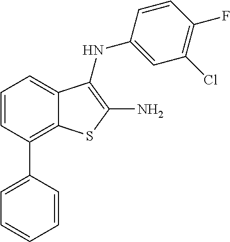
C1(Cl)=C(F)C=CC(NC2=C(N)SC3=C(C4=CC=CC=C4)C=CC=C32)=C1
